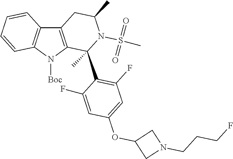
C12=C(N([Boc])C3=C1C=CC=C3)C(C1=C(F)C=C(OC3CN(CCCF)C3)C=C1F)(C)N(S(=O)(=O)C)C(C)C2
